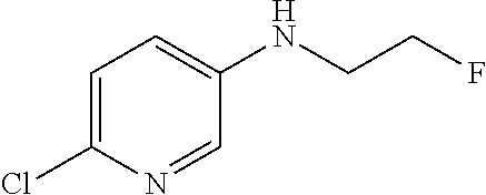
C1=C(Cl)N=CC(NCCF)=C1
